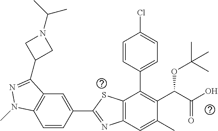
C1=CC(C2=NC3=C(S2)C(C2=CC=C(Cl)C=C2)=C(C(C(O)=O)OC(C)(C)C)C(C)=C3)=CC2=C1N(C)N=C2C1CN(C(C)C)C1
